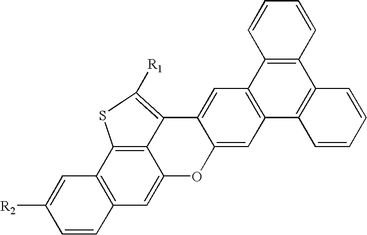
C12=C(C3=C4C(=C1)OC1=CC5=C(C=C1C4=C([R1])S3)C1=C(C3=C5C=CC=C3)C=CC=C1)C=C([R2])C=C2
